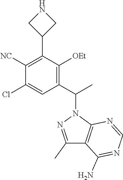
C1([NC])=C(C2CNC2)C([OEt])=C(C(C)N2N=C(C)C3=C2N=CN=C3N)C=C1Cl
